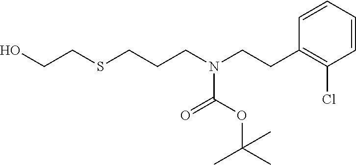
C1=CC=CC(Cl)=C1CCN(C(=O)OC(C)(C)C)CCCSCCO
